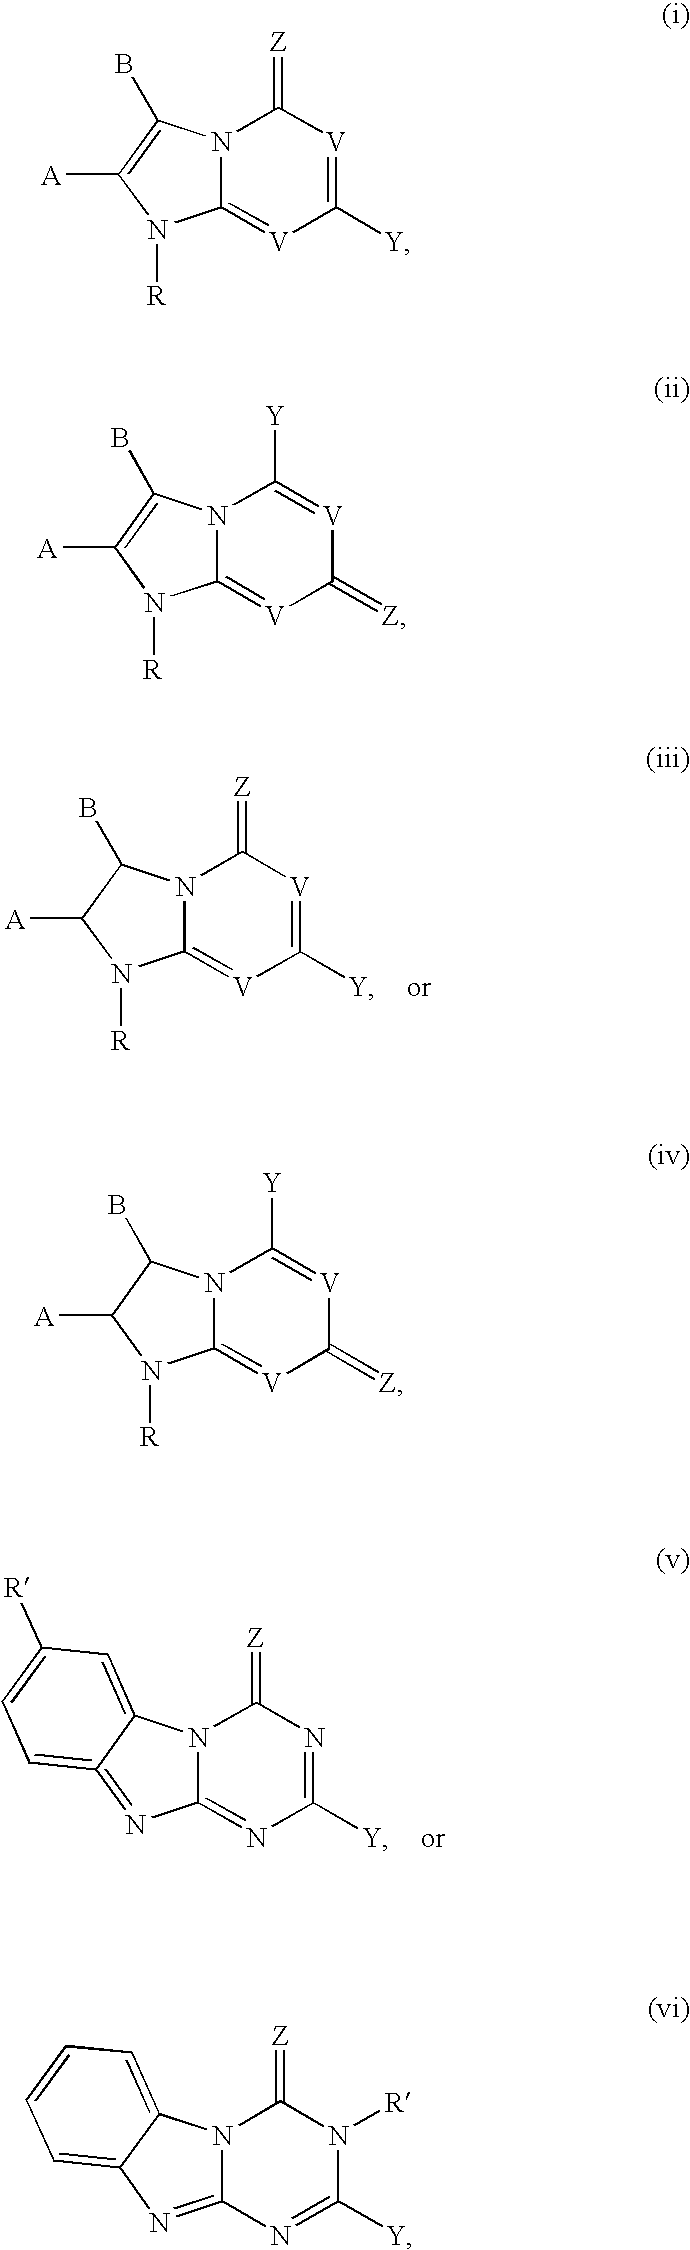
N12C(=[V]C([Y])=[V]C1=[Z])N([R])C([A])C2B.C1([Y])=NC(=[Z])N2C(=N1)N=C1=CC=C([R])C=C21.N12C(=[V]C([Y])=[V]C1=[Z])N([R])C([A])=C2B.N12C(=[V]C(=[Z])[V]=C1[Y])N([R])C([A])=C2B.N12C(=[V]C(=[Z])[V]=C1[Y])N([R])C([A])C2B.C1([Y])=NC2=NC3=CC=CC=C3N2C(=[Z])N1[R]
